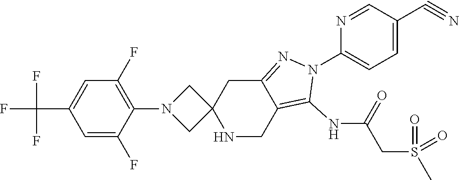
C1=C(F)C(N2CC3(C2)NCC2=C(NC(CS(C)(=O)=O)=O)N(C4=CC=C(C#N)C=N4)N=C2C3)=C(F)C=C1C(F)(F)F
